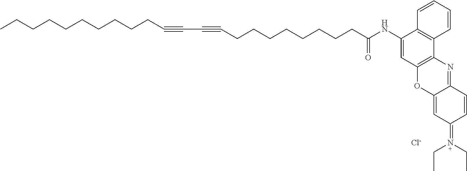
C(CCCCCCCC#CC#CCCCCCCCCC(NC1=CC2=C(C3=C1C=CC=C3)N=C1C(=CC(=N(CC)CC)C=C1)O2)=O)CC.[Cl-]
